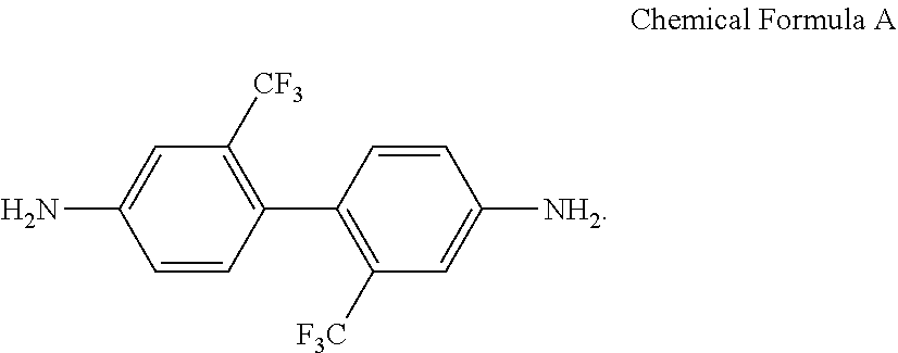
C1=CC(C2=C([F3C])C=C([NH2])C=C2)=C([CF3])C=C1N
